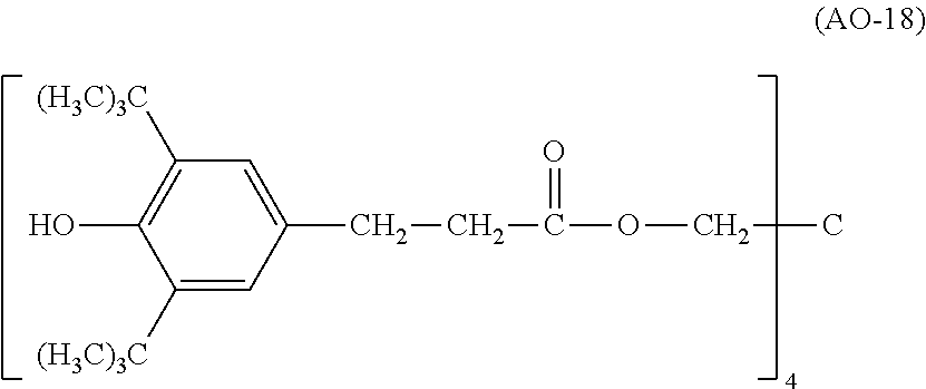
C1([(H3C)3C])=CC(CCC(OCC)=O)=CC([(H3C)3C])=C1O
